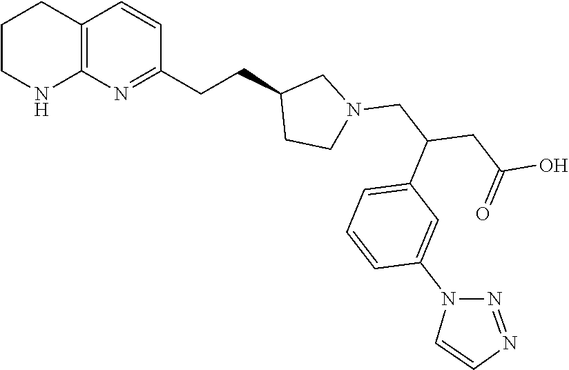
C12=C(N=C(CCC3CCN(CC(CC(O)=O)C4=CC=CC(N5C=CN=N5)=C4)C3)C=C1)NCCC2
